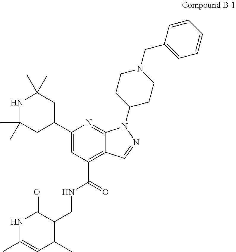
C1(C2=CC(C)(C)NC(C)(C)C2)=CC(C(=O)NCC2=C(C)C=C(C)NC2=O)=C2C(=N1)N(C1CCN(CC3=CC=CC=C3)CC1)N=C2
